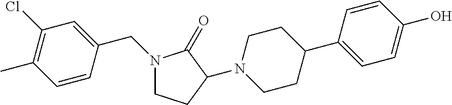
C1(Cl)=C(C)C=CC(CN2CCC(N3CCC(C4=CC=C(O)C=C4)CC3)C2=O)=C1
